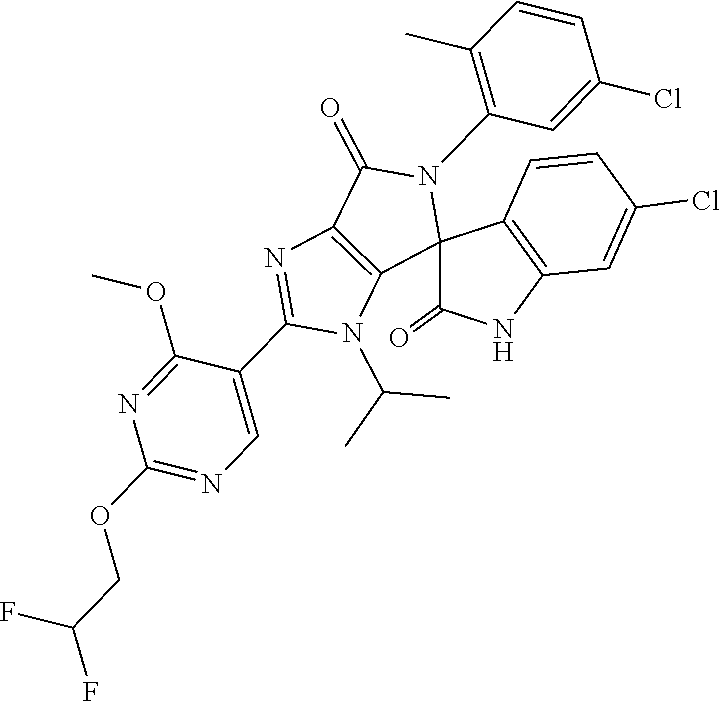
CC(N1C(C2=CN=C(OCC(F)F)N=C2OC)=NC2=C1C1(N(C3=C(C)C=CC(Cl)=C3)C2=O)C2=C(C=C(Cl)C=C2)NC1=O)C
